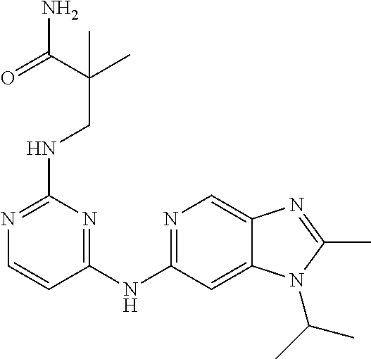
C1=CC(NC2=NC=C3C(=C2)N(C(C)C)C(C)=N3)=NC(NCC(C(=O)N)(C)C)=N1
